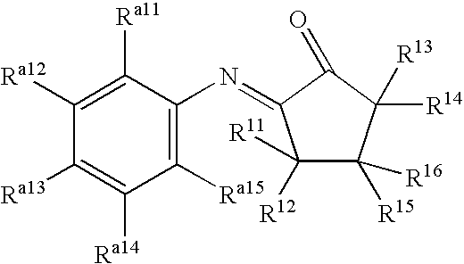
C1([Ra15])=C(N=C2C([R12])([R11])C([R15])([R16])C([R13])([R14])C2=O)C([Ra11])=C([Ra12])C([Ra13])=C1[Ra14]
